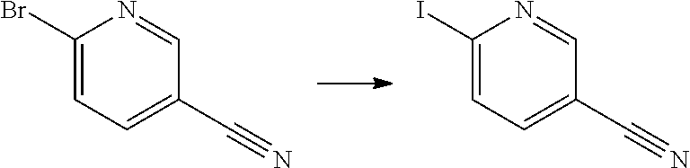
C1(Br)=CC=C(C#N)C=N1.C1(I)=CC=C(C#N)C=N1
